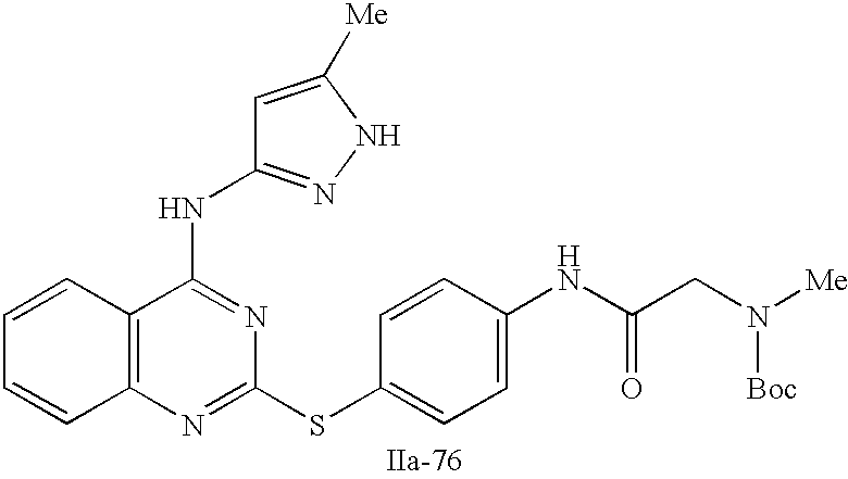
C12=C(N=C(SC3=CC=C(NC(CN([Me])[Boc])=O)C=C3)N=C1NC1=NNC([Me])=C1)C=CC=C2
